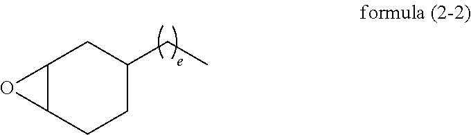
C12C(CCC(CC)C1)O2
